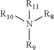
[R11]N([R8])([R10])[R9]
